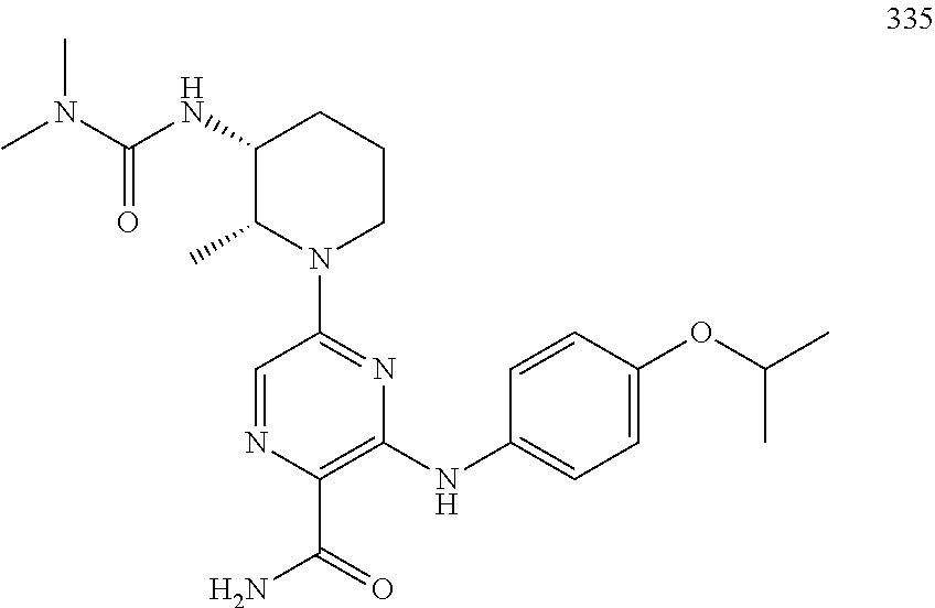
C1(NC(N(C)C)=O)C(C)N(C2=NC(NC3=CC=C(OC(C)C)C=C3)=C(C(=O)N)N=C2)CCC1
